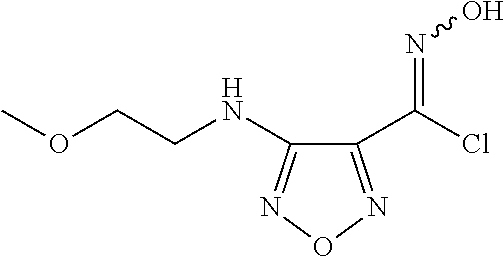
C1(C(Cl)=NO)=NON=C1NCCOC
